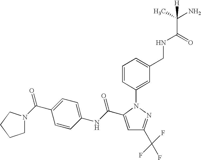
C1CCCN1C(C1=CC=C(NC(=O)C2=CC(C(F)(F)F)=NN2C2=CC(CNC(C(C)(N)[H])=O)=CC=C2)C=C1)=O
